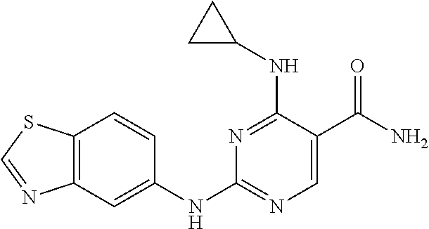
N1=C(NC2CC2)C(C(N)=O)=CN=C1NC1=CC2=C(SC=N2)C=C1
